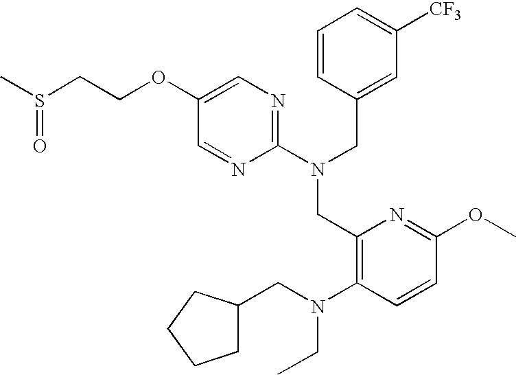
C1(OCCS(C)=O)=CN=C(N(CC2=CC([CF3])=CC=C2)CC2=C(N(CC3CCCC3)CC)C=CC(OC)=N2)N=C1
